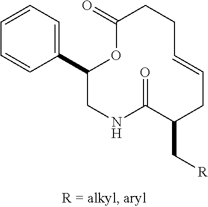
C1=CC=C(C2CNC(=O)C(C[R])CC=CCCC(=O)O2)C=C1
